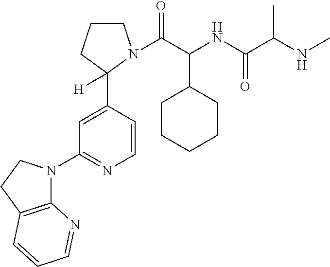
C1=CC(C2([H])CCCN2C(C(NC(C(NC)C)=O)C2CCCCC2)=O)=CC(N2C3=C(CC2)C=CC=N3)=N1
